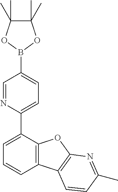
C12=C(C(C3=CC=C(B4OC(C)(C)C(C)(C)O4)C=N3)=CC=C1)OC1=C2C=CC(C)=N1
